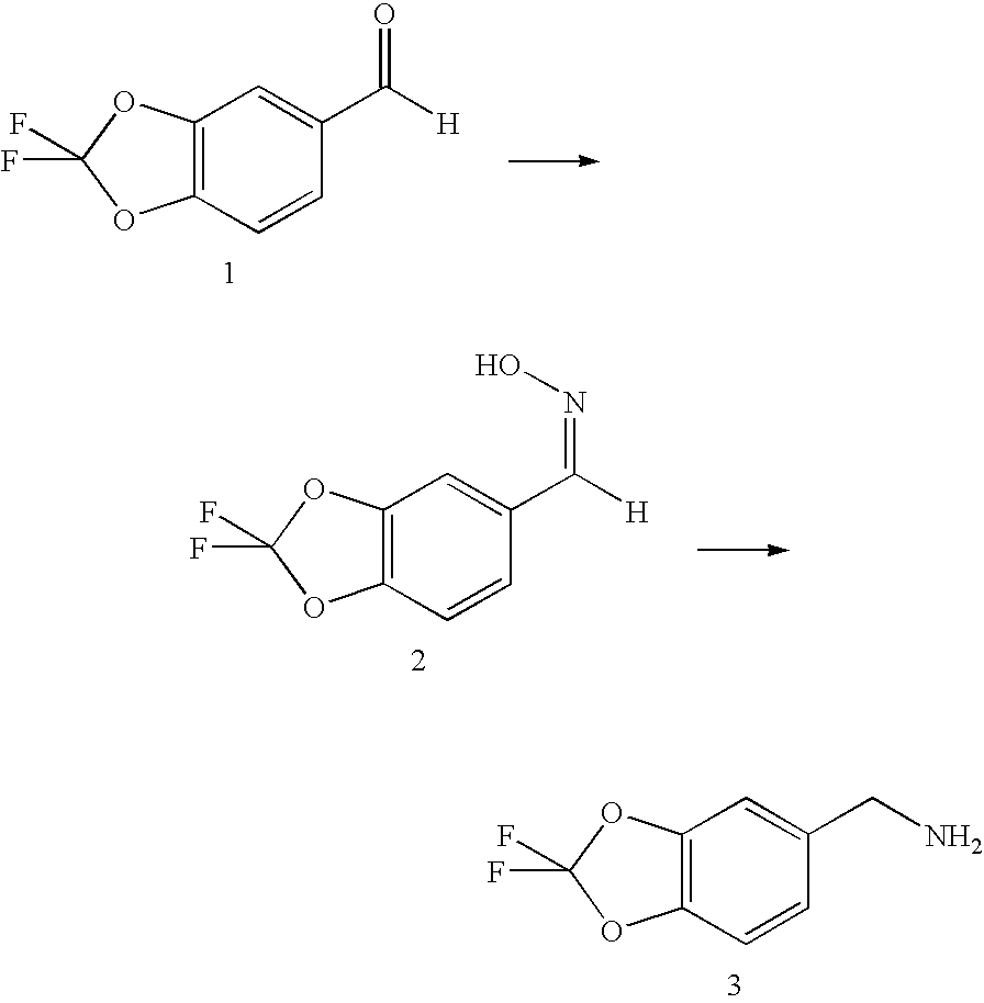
C12=C(C=CC(C([H])=O)=C1)OC(F)(F)O2.C12=C(C=CC(C([H])=NO)=C1)OC(F)(F)O2.C12=C(C=CC(CN)=C1)OC(F)(F)O2
